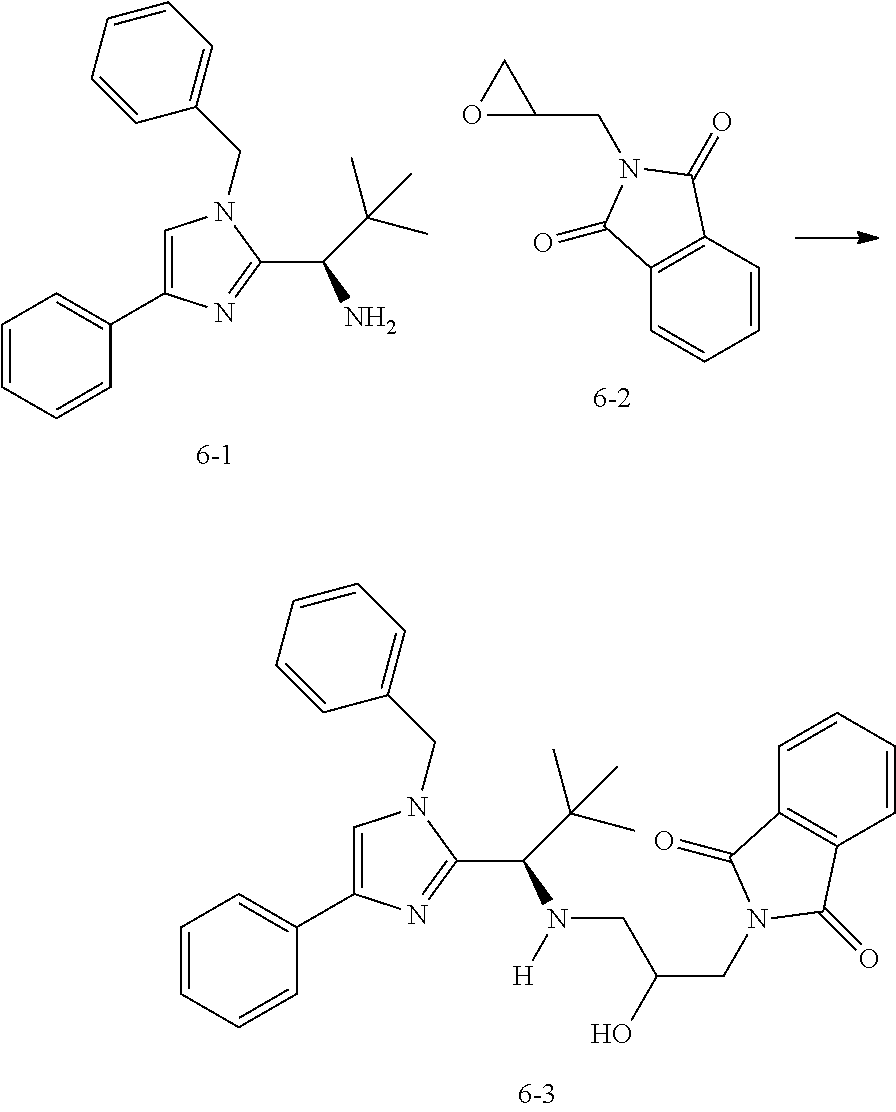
C12=C(C=CC=C1)C(=O)N(CC1CO1)C2=O.C1=CC=CC(C2=CN(CC3=CC=CC=C3)C(C(C(C)(C)C)N)=N2)=C1.C1=CC=CC(C2=CN(CC3=CC=CC=C3)C(C(C(C)(C)C)N(CC(O)CN3C(=O)C4=C(C=CC=C4)C3=O)[H])=N2)=C1
